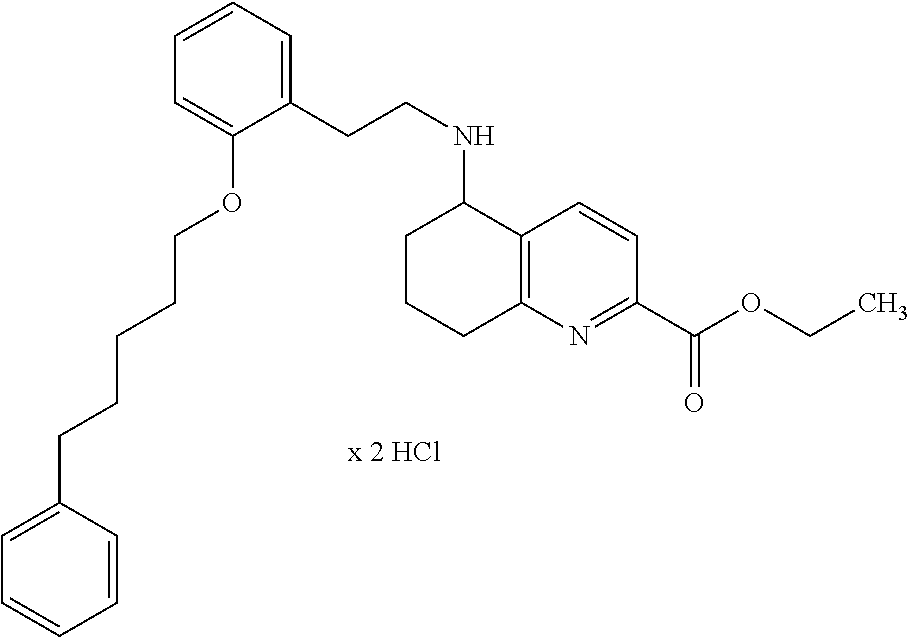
C1(CCNC2CCCC3=C2C=CC(C(OCC)=O)=N3)=CC=CC=C1OCCCCCC1=CC=CC=C1
